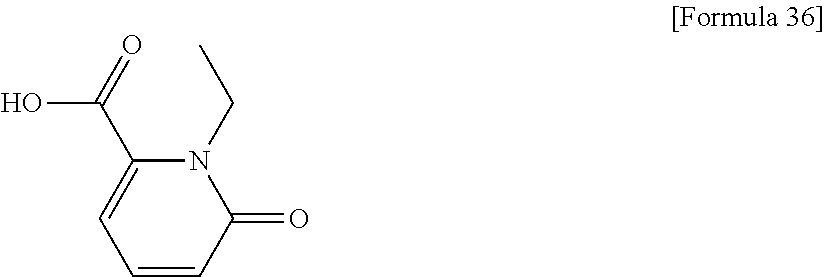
OC(=O)C1=CC=CC(=O)N1CC
